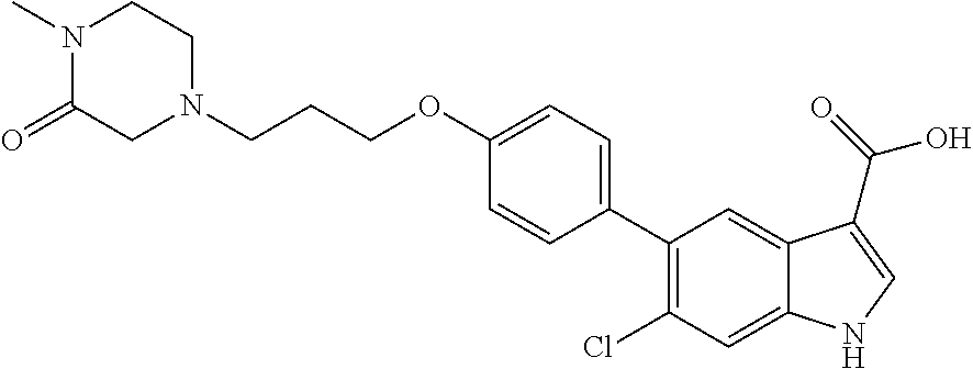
C1(C2=C(Cl)C=C3C(=C2)C(C(=O)O)=CN3)=CC=C(OCCCN2CC(=O)N(C)CC2)C=C1
